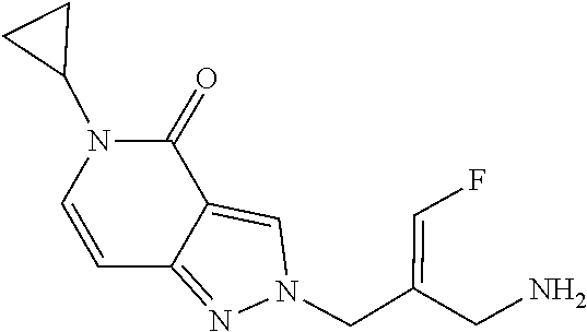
C12=NN(CC(=CF)CN)C=C1C(=O)N(C1CC1)C=C2
